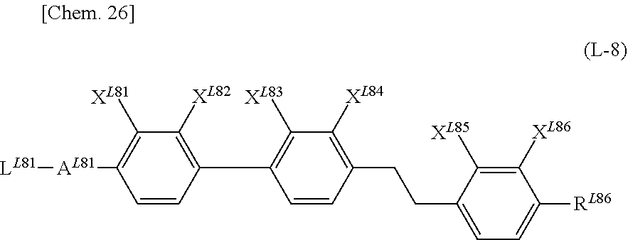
C1=CC(C2=C([XL83])C([XL84])=C(CCC3=CC=C([RL86])C([XL86])=C3[XL85])C=C2)=C([XL82])C([XL81])=C1[AL81][LL81]
